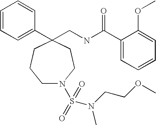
C1(CNC(C2=CC=CC=C2OC)=O)(C2=CC=CC=C2)CCCN(S(=O)(=O)N(CCOC)C)CC1
